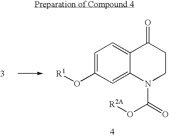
C1=C(O[R1])C=C2C(=C1)C(=O)CCN2C(=O)O[R2A]
